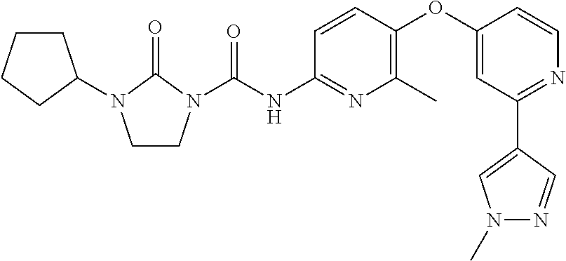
C1CN(C(NC2=NC(C)=C(OC3=CC(C4=CN(C)N=C4)=NC=C3)C=C2)=O)C(=O)N1C1CCCC1
